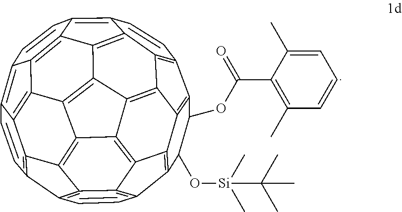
C1(OC(C2=C(C)C=CC=C2C)=O)C(O[Si](C)(C)C(C)(C)C)C2=C3C4=C1C1=C5C4=C4C6=C3C3=C2C=CC2=C3C3=C6C6=C4C4=C5C(=C5C=CC7=C8C(=C6C7=C45)C3=C2C=C8)C=C1
